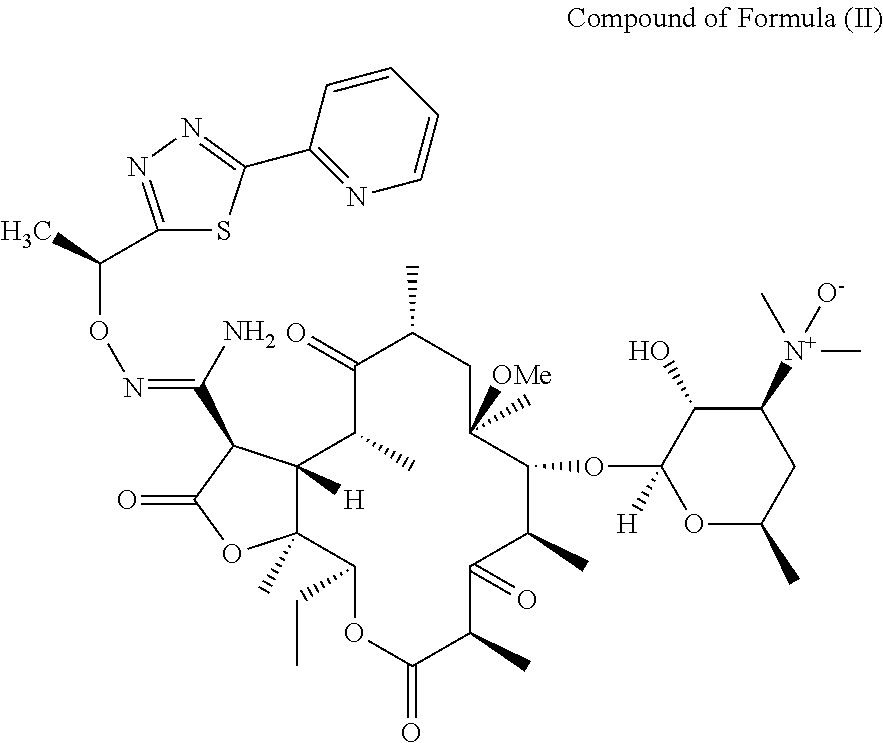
C12([H])C(C)(C(CC)OC(=O)C(C)C(=O)C(C)C(OC3([H])OC(C)CC([N+](C)(C)[O-])C3O)C([OMe])(C)CC(C)C(=O)C1C)OC(=O)C2C(N)=NOC(C)C1=NN=C(C2=NC=CC=C2)S1
